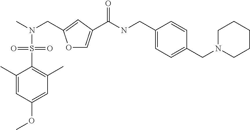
C1(CNC(=O)C2=COC(CN(C)S(C3=C(C)C=C(OC)C=C3C)(=O)=O)=C2)=CC=C(CN2CCCCC2)C=C1
